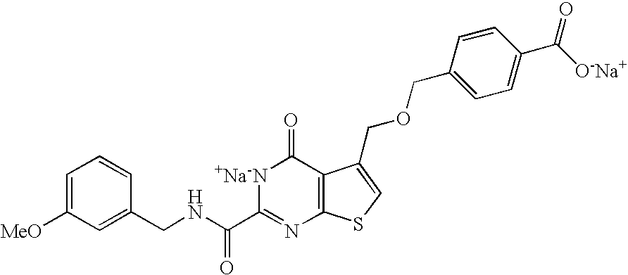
C1(CNC(C2=NC3=C(C(=O)[+Na-N]2)C(COCC2=CC=C(C([O-Na+])=O)C=C2)=CS3)=O)=CC([MeO])=CC=C1
